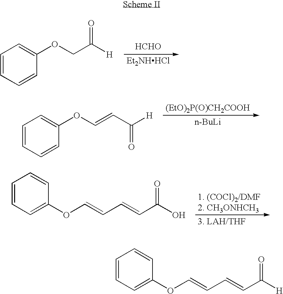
[Et2NHHCl].[HCHO].C1=CC=CC(OCC([H])=O)=C1.[(EtO)2P(O)CH2COOH].[n-BuLi].C1=CC=CC(OC=CC(=O)[H])=C1.C1=CC=C(OC=CC=CC(O)=O)C=C1.C1=CC=C(OC=CC=CC([H])=O)C=C1
